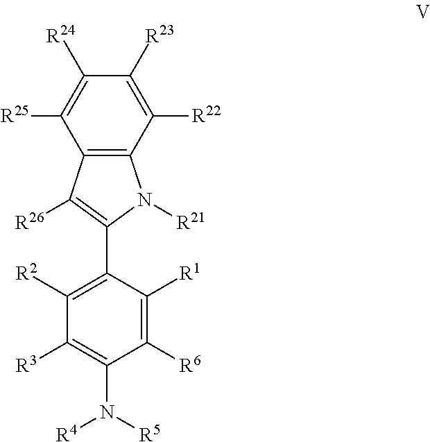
C1(C2=C([R2])C([R3])=C(N([R4])[R5])C([R6])=C2[R1])=C([R26])C2=C(N1[R21])C([R22])=C([R23])C([R24])=C2[R25]
